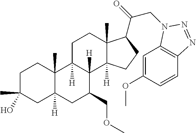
C1C(C)(O)CC2([H])C(C)(C1)C1([H])C([H])(C(COC)C2)C2([H])C(C)(CC1)C(C(=O)CN1C3=C(C=CC(OC)=C3)N=N1)CC2
